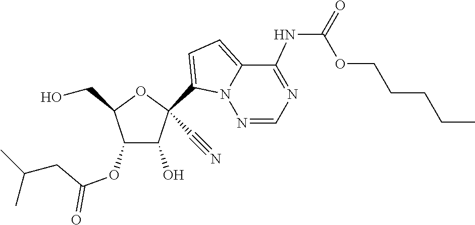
OCC1OC(C#N)(C2=CC=C3C(NC(=O)OCCCCC)=NC=NN32)C(O)C1OC(CC(C)C)=O
